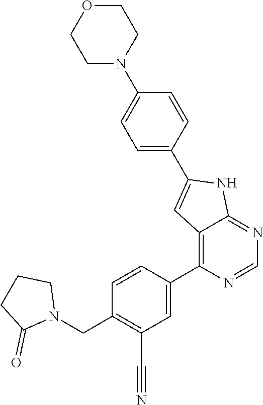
N1(CC2=C(C#N)C=C(C3=C4C(=NC=N3)NC(C3=CC=C(N5CCOCC5)C=C3)=C4)C=C2)CCCC1=O
